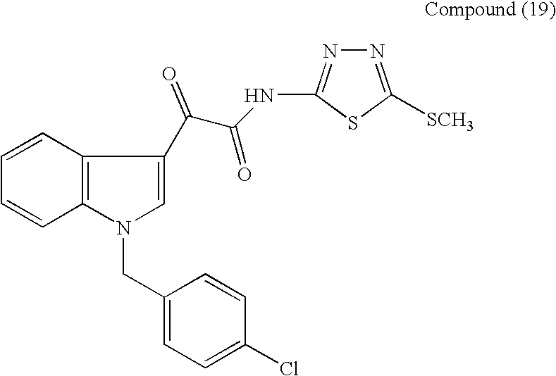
C1=CC2=C(C=C1)N(CC1=CC=C(Cl)C=C1)C=C2C(C(=O)NC1=NN=C([SCH3])S1)=O
